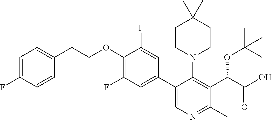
C1=C(F)C=CC(CCOC2=C(F)C=C(C3=CN=C(C)C(C(C(O)=O)OC(C)(C)C)=C3N3CCC(C)(C)CC3)C=C2F)=C1
